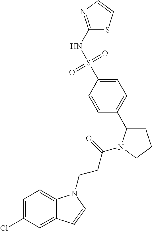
C1=C(Cl)C=C2C(=C1)N(CCC(=O)N1C(C3=CC=C(S(NC4=NC=CS4)(=O)=O)C=C3)CCC1)C=C2
